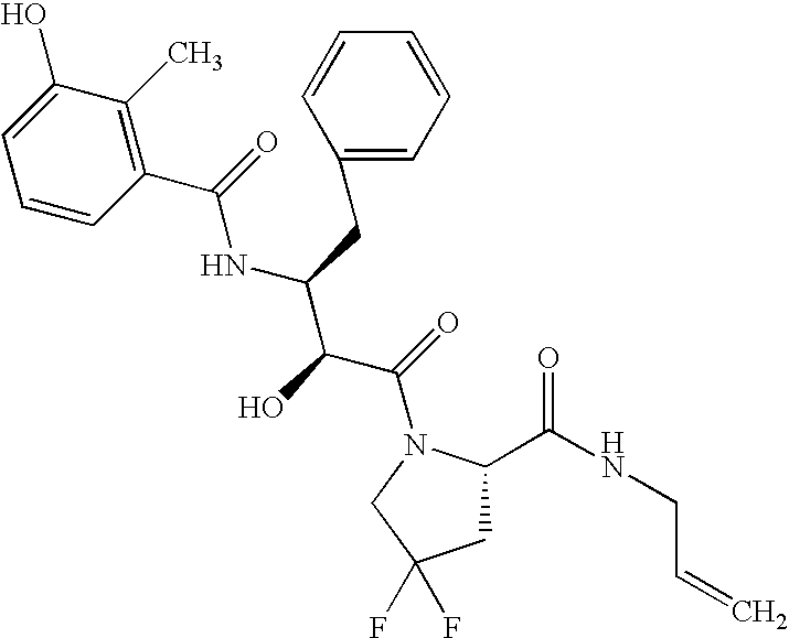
C1C(C(NCC=C)=O)N(C(=O)C(C(NC(=O)C2=C(C)C(O)=CC=C2)CC2=CC=CC=C2)O)CC1(F)F
